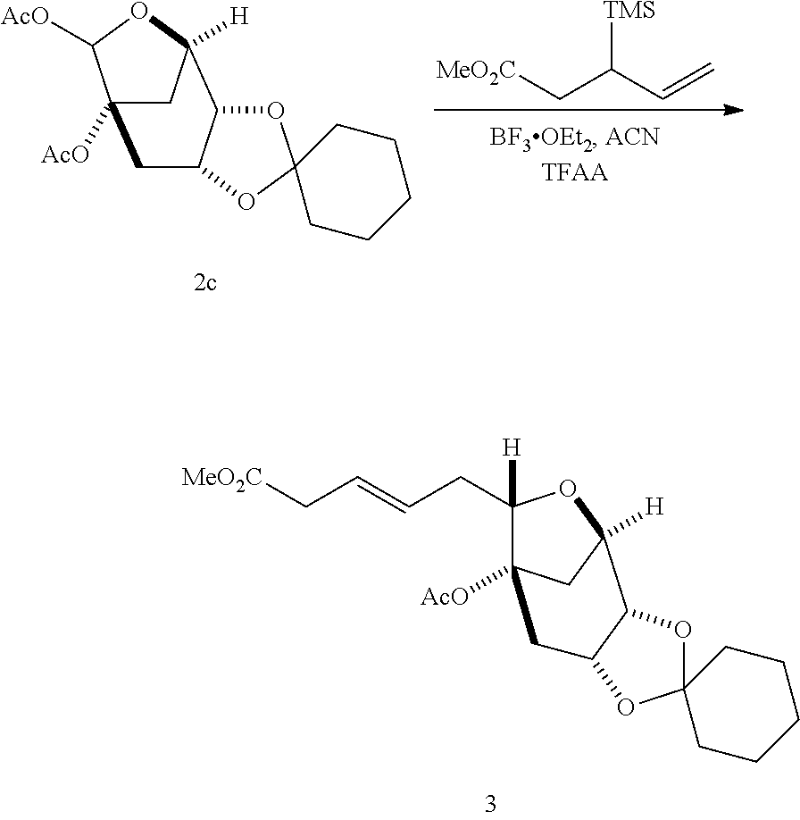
[MeO2C]CC([TMS])C=C.C12([AcO])CC([H])(OC1[AcO])C1OC3(OC1C2)CCCCC3.C1([H])(CC=CC[MeO2C])C2([AcO])CC([H])(O1)C1OC3(OC1C2)CCCCC3
